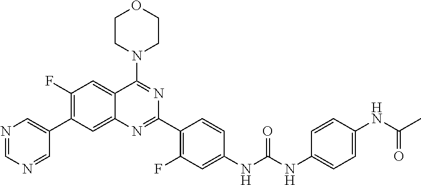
N1=CN=CC(C2=C(F)C=C3C(=C2)N=C(C2=C(F)C=C(NC(NC4=CC=C(NC(C)=O)C=C4)=O)C=C2)N=C3N2CCOCC2)=C1
